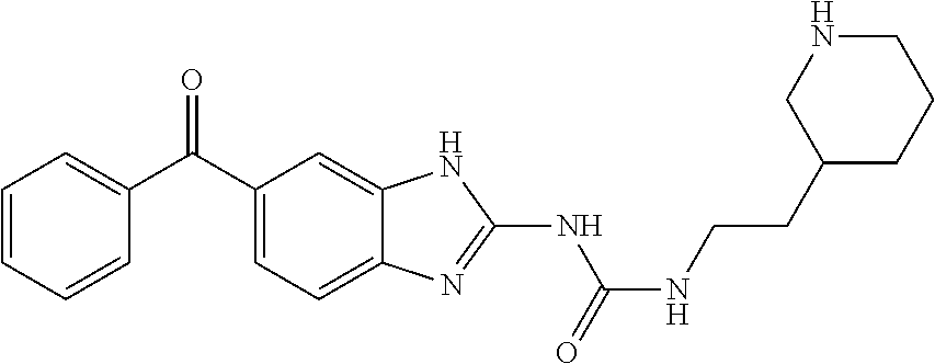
C1=CC=CC(C(C2=CC=C3C(=C2)NC(NC(NCCC2CCCNC2)=O)=N3)=O)=C1
